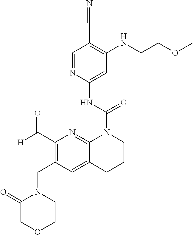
C1=NC(NC(=O)N2C3=NC(C([H])=O)=C(CN4CCOCC4=O)C=C3CCC2)=CC(NCCOC)=C1C#N
